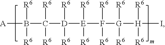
[A]B([R6])([R6])C([R6])([R6])[D]([R6])([R6])[E]([R6])([R6])F([R6])([R6])[G]([R6])([R6])[H](I)([R6])[R6]
